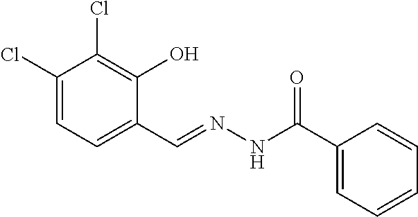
C1(Cl)=CC=C(C=NNC(C2=CC=CC=C2)=O)C(O)=C1Cl
